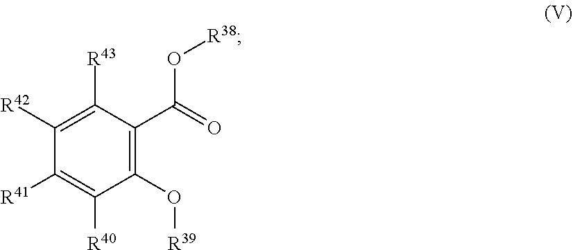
C1(O[R39])=C(C(=O)O[R38])C([R43])=C([R42])C([R41])=C1[R40]
